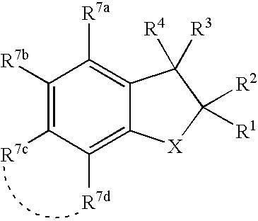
C1([R7b])=C([R7c])C([R7d])=C2C(=C1[R7a])C([R3])([R4])C([R1])([R2])[X]2
